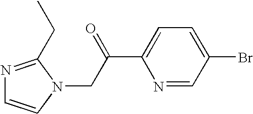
N1=C(CC)N(CC(C2=CC=C(Br)C=N2)=O)C=C1
